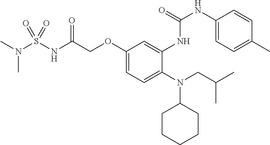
O(C1=CC=C(N(C2CCCCC2)CC(C)C)C(NC(NC2=CC=C(C)C=C2)=O)=C1)CC(NS(=O)(=O)N(C)C)=O
